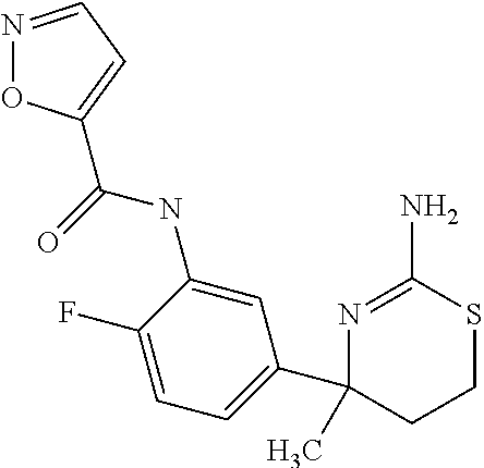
N1=C(N)SCCC1(C1=CC=C(F)C(NC(=O)C2=CC=NO2)=C1)C
